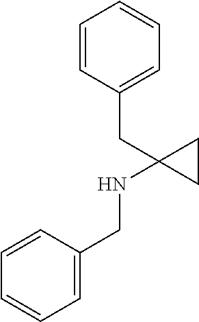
C1=CC=C(CNC2(CC3=CC=CC=C3)CC2)C=C1
